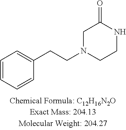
C1=CC=CC(CCN2CCNC(=O)C2)=C1
